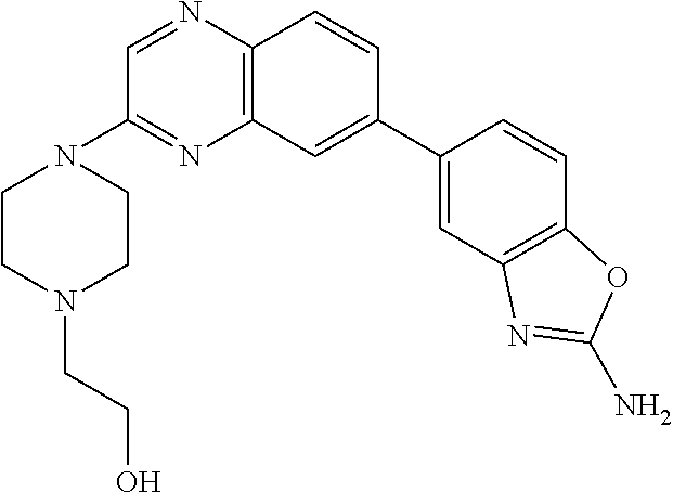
N1=C(N2CCN(CCO)CC2)C=NC2=C1C=C(C1=CC3=C(C=C1)OC(N)=N3)C=C2
